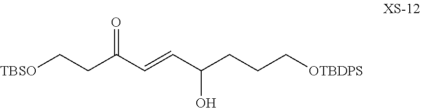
[TBSO]CCC(C=CC(CCC[OTBDPS])O)=O
